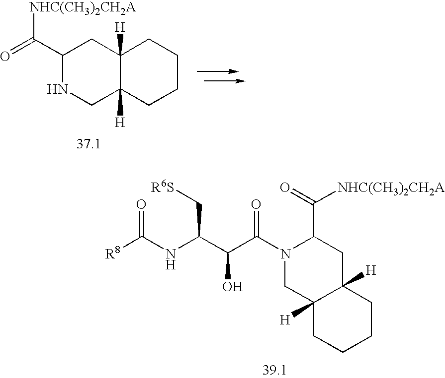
C(NC(C(O)C(N1CC2([H])C([H])(CC1C(=O)[NHC(CH3)2CH2A])CCCC2)=O)C[R6S])([R8])=O.O=C(C1NCC2([H])C([H])(C1)CCCC2)[NHC(CH3)2CH2A]
